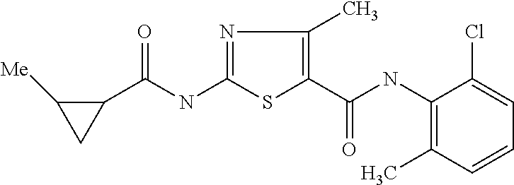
C(NC1=NC(C)=C(C(=O)NC2=C(C)C=CC=C2Cl)S1)(C1C([Me])C1)=O
